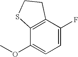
C12=C(C(F)=CC=C1OC)CCS2
